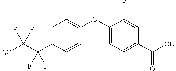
C1=C(C(C([F3C])(F)F)(F)F)C=CC(OC2=CC=C(C([OEt])=O)C=C2F)=C1
